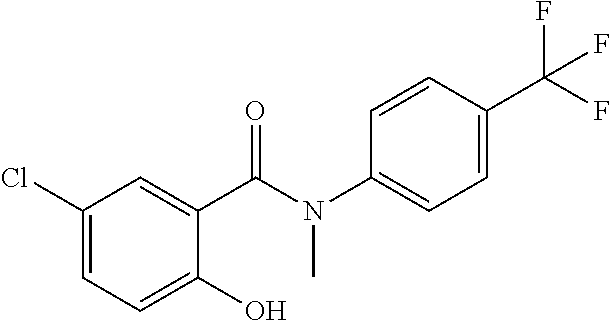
C1(Cl)=CC=C(O)C(C(N(C2=CC=C(C(F)(F)F)C=C2)C)=O)=C1
